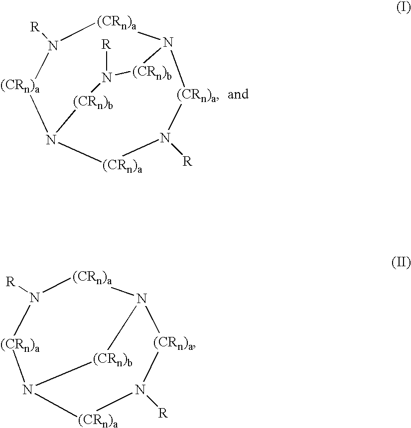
N1([R])[(CRn)a]N2[(CRn)a]N([R])[(CRn)a]N([(CRn)a]1)[(CRn)b]2.N1([R])[(CRn)a]N2[(CRn)a]N([R])[(CRn)a]N([(CRn)a]1)[(CRn)b]N([R])[(CRn)b]2
